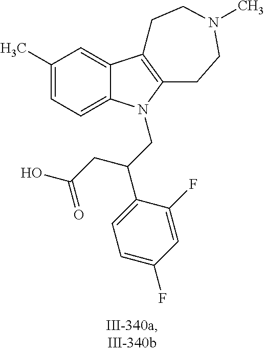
C1(C)=CC=C2C(=C1)C1=C(CCN(C)CC1)N2CC(C1=CC=C(F)C=C1F)CC(O)=O
